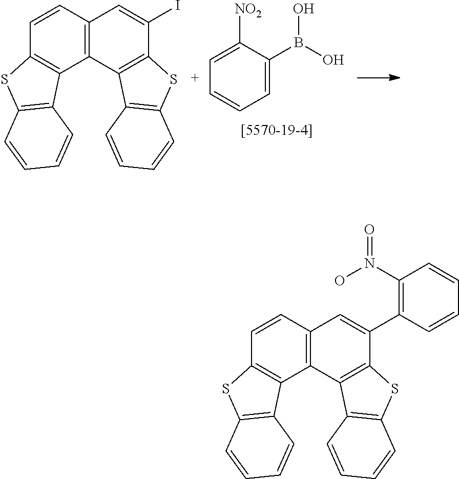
C12=C(C=CC3=C1C1=C(S3)C=CC=C1)C=C(I)C1=C2C2=C(S1)C=CC=C2.C1=C(B(O)O)C([NO2])=CC=C1.C12=C(C=CC3=C1C1=C(S3)C=CC=C1)C=C(C1=C(N(O)=O)C=CC=C1)C1=C2C2=C(S1)C=CC=C2
